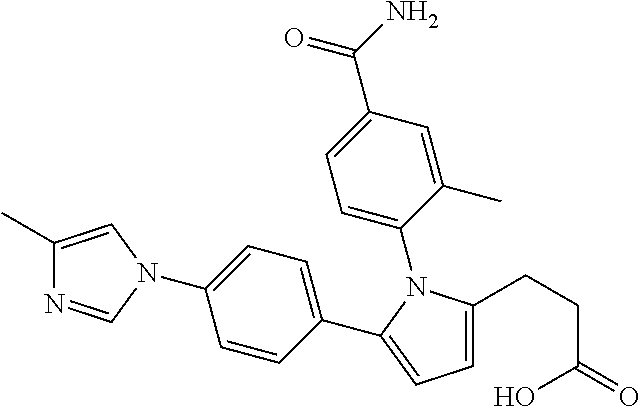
C1(C)=CN(C2=CC=C(C3=CC=C(CCC(=O)O)N3C3=CC=C(C(N)=O)C=C3C)C=C2)C=N1
